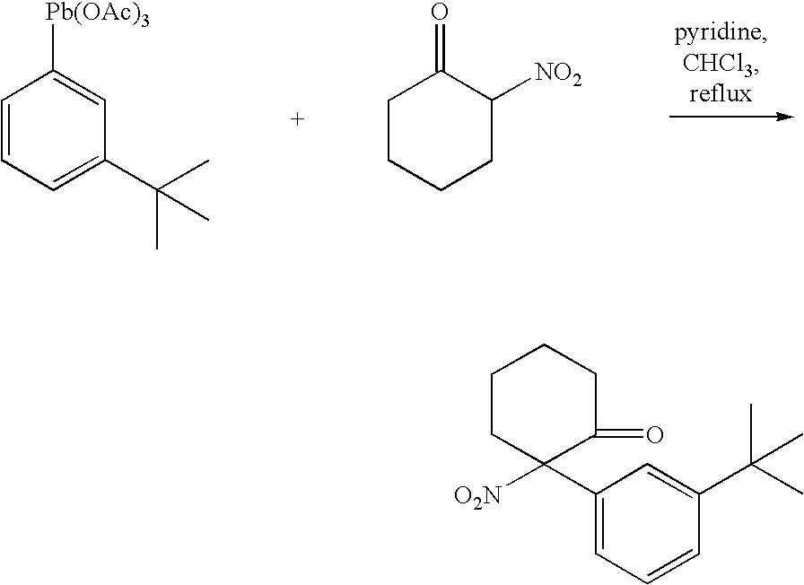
C1=CC=C(C(C)(C)C)C=C1[Pb(OAc)3].C1CCCC([NO2])C1=O.C1CC([O2N])(C2=CC=CC(C(C)(C)C)=C2)C(=O)CC1
